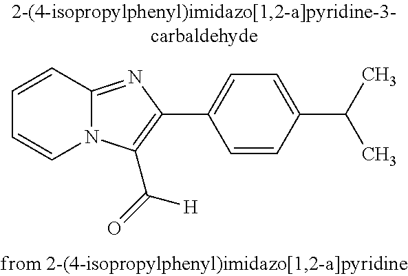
C1=CC2=NC(C3=CC=C(C(C)C)C=C3)=C(C(=O)[H])N2C=C1
